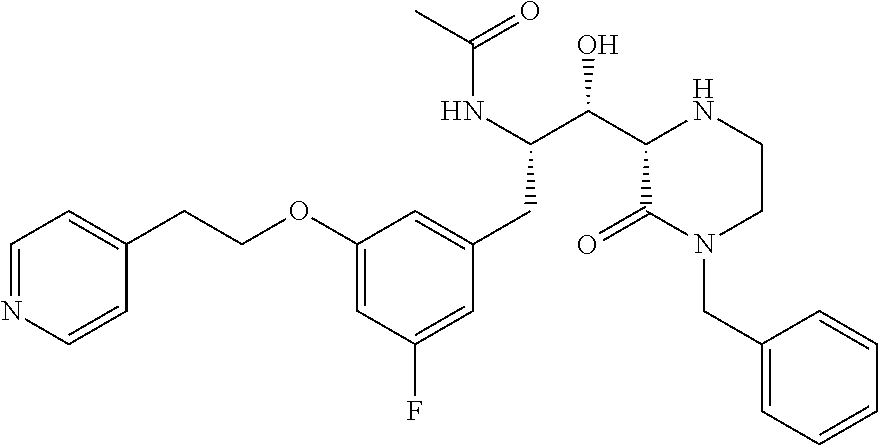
C1(OCCC2=CC=NC=C2)=CC(F)=CC(CC(C(C2C(=O)N(CC3=CC=CC=C3)CCN2)O)NC(C)=O)=C1
